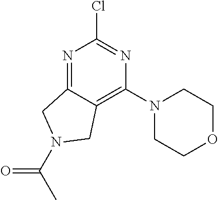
N1=C2C(=C(N3CCOCC3)N=C1Cl)CN(C(C)=O)C2
